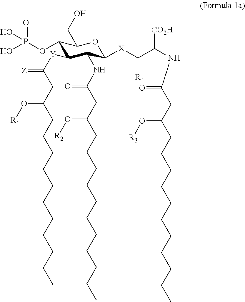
C1(OP(O)(=O)O)C([Y]C(=[Z])CC(CCCCCCCCCCC)O[R1])C(NC(CC(CCCCCCCCCCC)O[R2])=O)C([X]C(C(NC(CC(CCCCCCCCCCC)O[R3])=O)[CO2H])[R4])OC1CO
